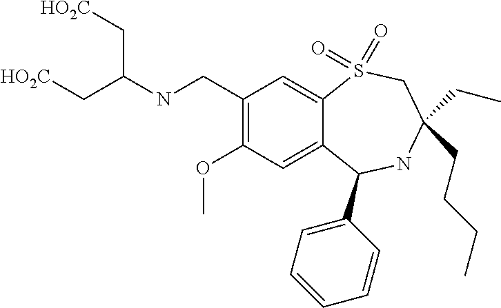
C1(CNC(C[HO2C])C[HO2C])=C(OC)C=C2C(=C1)S(=O)(=O)CC(CC)(CCCC)NC2C1=CC=CC=C1
